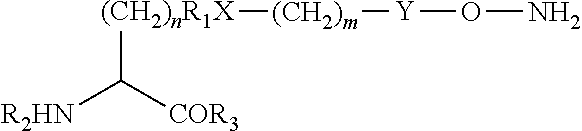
[R2HN]C([COR3])[(CH2)nR1X][(CH2)m][Y]ON
